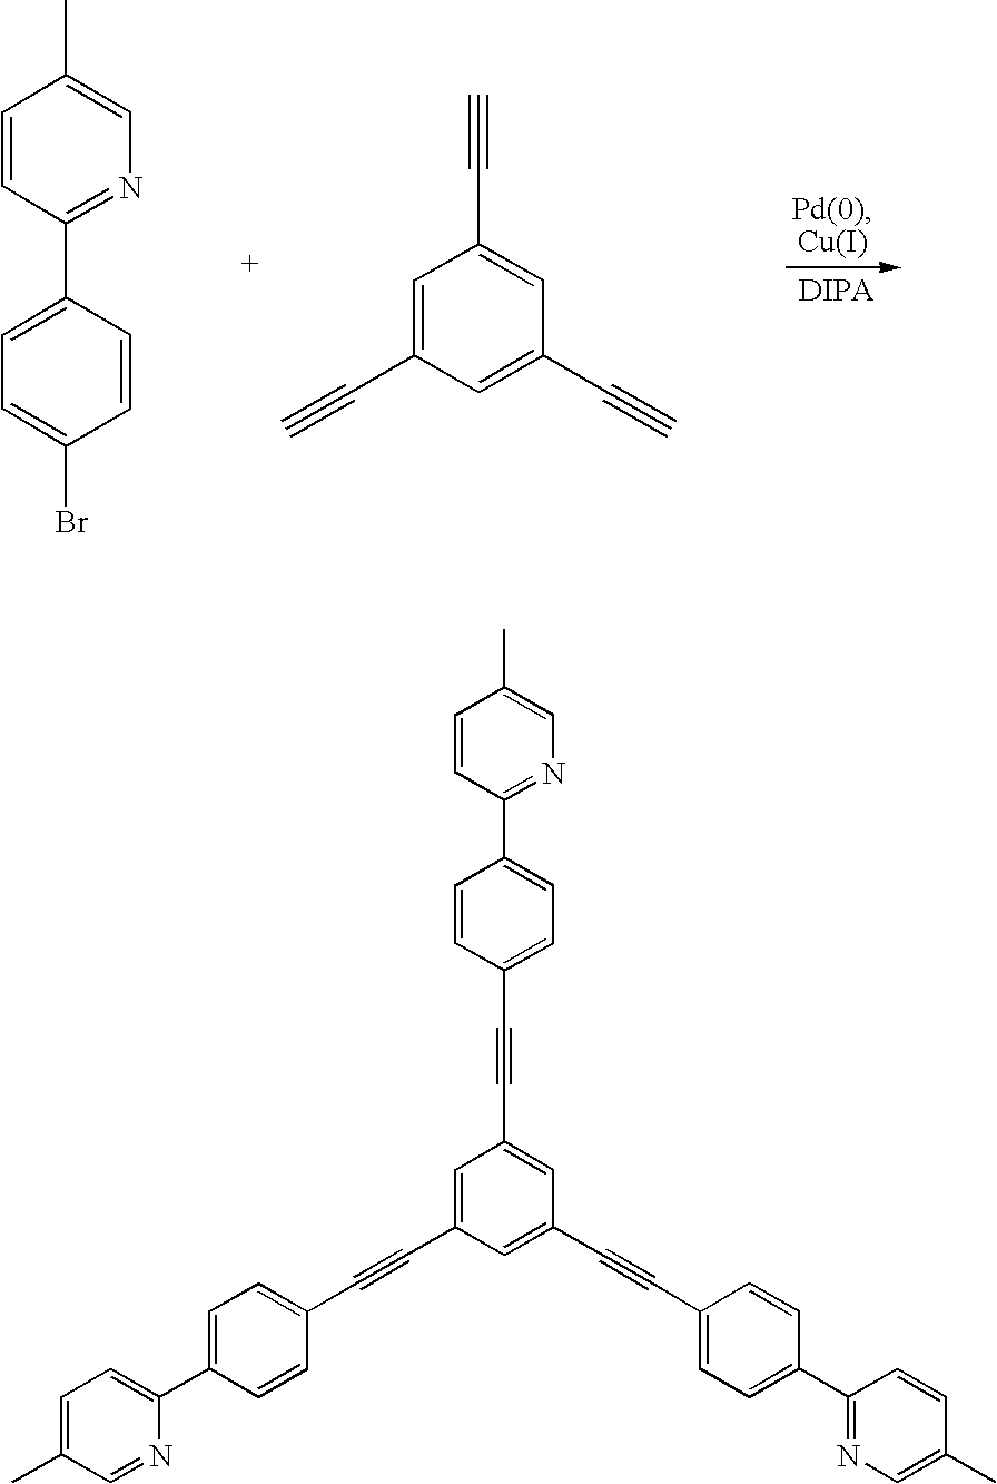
C1=CC(C2=CC=C(Br)C=C2)=NC=C1C.C1=C(C#C)C=C(C#C)C=C1C#C.C1=C(C#CC2=CC=C(C3=CC=C(C)C=N3)C=C2)C=C(C#CC2=CC=C(C3=NC=C(C)C=C3)C=C2)C=C1C#CC1=CC=C(C2=NC=C(C)C=C2)C=C1
